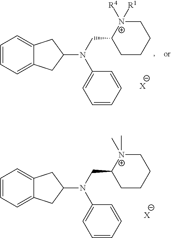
[X].C1=CC=C2C(=C1)CC(N(CC1CCCC[N+]1(C)C)C1=CC=CC=C1)C2.[X].C1=CC=C2C(=C1)CC(N(CC1CCCC[N+]1([R4])[R1])C1=CC=CC=C1)C2
